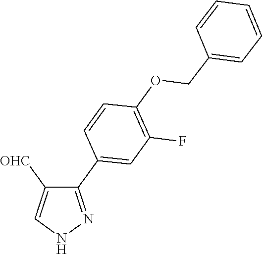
N1N=C(C2=CC(F)=C(OCC3=CC=CC=C3)C=C2)C([OHC])=C1
